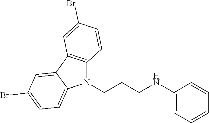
C(CNC1=CC=CC=C1)CN1C2=C(C3=CC(Br)=CC=C13)C=C(Br)C=C2
